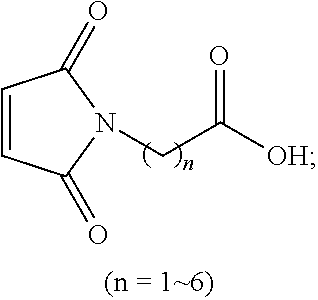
C1=CC(=O)N(CC([OH])=O)C1=O
